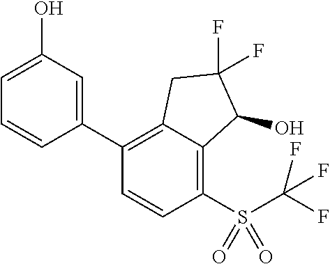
C1(C2=C3C(=C(S(C(F)(F)F)(=O)=O)C=C2)C(O)C(F)(F)C3)=CC(O)=CC=C1
